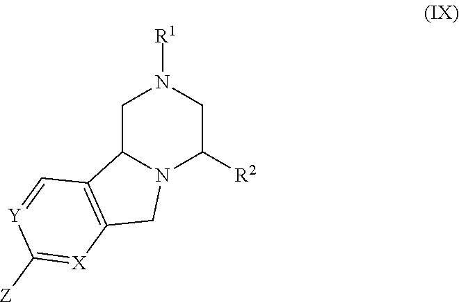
C1C2N(C([R2])CN1[R1])CC1=C2C=[Y]C([Z])=[X]1
